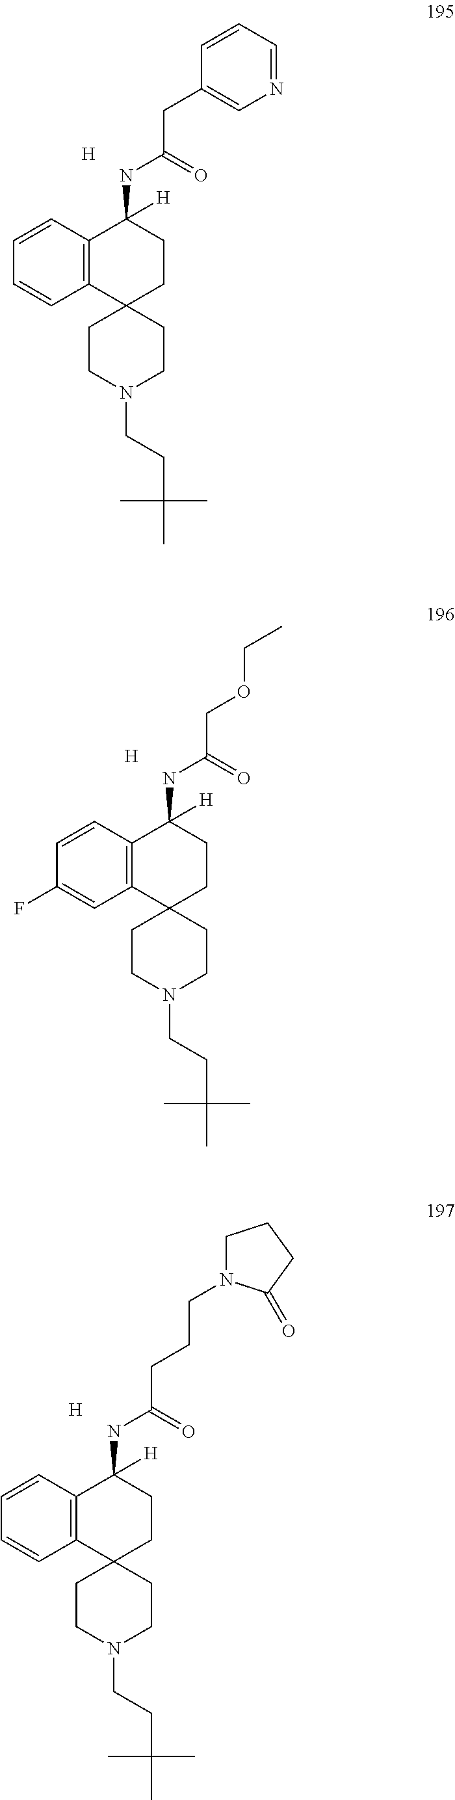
C12(CCN(CCC(C)(C)C)CC1)CCC(NC(=O)CC1=CN=CC=C1)([H])C1=C2C=CC=C1.[H].[H].C12(CCN(CCC(C)(C)C)CC1)CCC(NC(=O)COCC)([H])C1=C2C=C(F)C=C1.[H].C12(CCN(CCC(C)(C)C)CC1)CCC(NC(=O)CCCN1CCCC1=O)([H])C1=C2C=CC=C1
